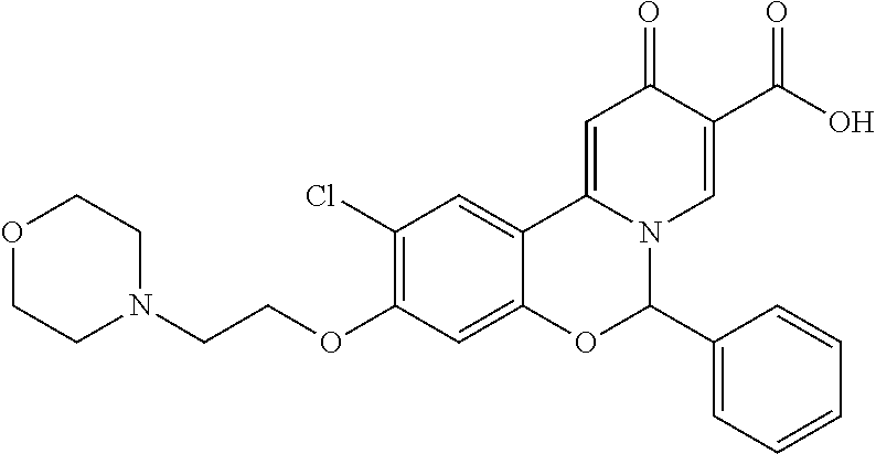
O1CCN(CCOC2=C(Cl)C=C3C(=C2)OC(C2=CC=CC=C2)N2C3=CC(=O)C(C(O)=O)=C2)CC1
